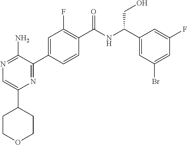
N1=C(N)C(C2=CC(F)=C(C(NC(C3=CC(Br)=CC(F)=C3)CO)=O)C=C2)=NC(C2CCOCC2)=C1
